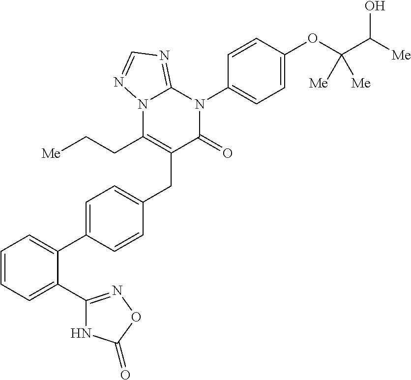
C1=CC=C(C2=NOC(=O)N2)C(C2=CC=C(CC3=C(CC[Me])N4C(=NC=N4)N(C4=CC=C(OC(C([Me])O)([Me])[Me])C=C4)C3=O)C=C2)=C1
